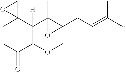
C1CC(=O)C(OC)C(C2(C)C(CC=C(C)C)O2)([H])C12CO2
